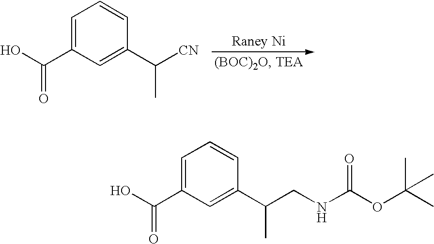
C1=C(C(O)=O)C=C(C([CN])C)C=C1.C1=C(C(O)=O)C=C(C(CNC(OC(C)(C)C)=O)C)C=C1
